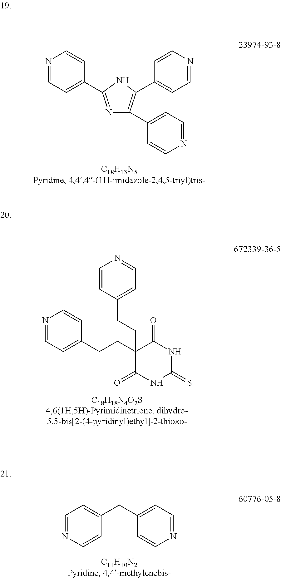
N1=C(C2=CC=NC=C2)NC(C2=CC=NC=C2)=C1C1=CC=NC=C1.C1=NC=CC(CC2=CC=NC=C2)=C1.N1=CC=C(CCC2(CCC3=CC=NC=C3)C(=O)NC(=S)NC2=O)C=C1
